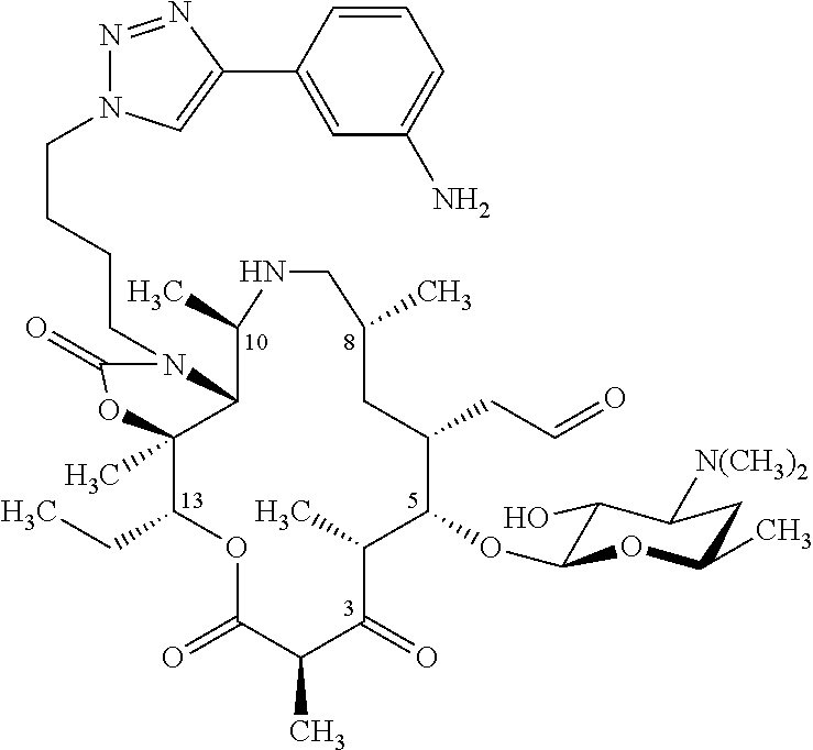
C12C(C)(C(CC)OC(=O)C(C)C(=O)C(C)C(OC3C(O)C([N(CH3)2])CC(C)O3)C(CC=O)CC(C)CNC1C)OC(=O)N2CCCCN1N=NC(C2=CC(N)=CC=C2)=C1
